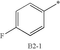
C1=C(F)C=CC(*)=C1
